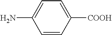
NC1=CC=C([COOH])C=C1
